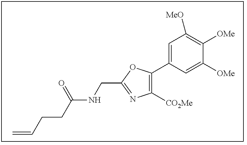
C1([CO2Me])=C(C2=CC([MeO])=C([OMe])C([OMe])=C2)OC(CNC(CCC=C)=O)=N1
